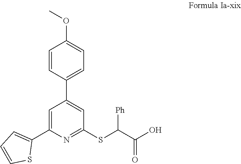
C1(SC(C(O)=O)[Ph])=NC(C2=CC=CS2)=CC(C2=CC=C(OC)C=C2)=C1
